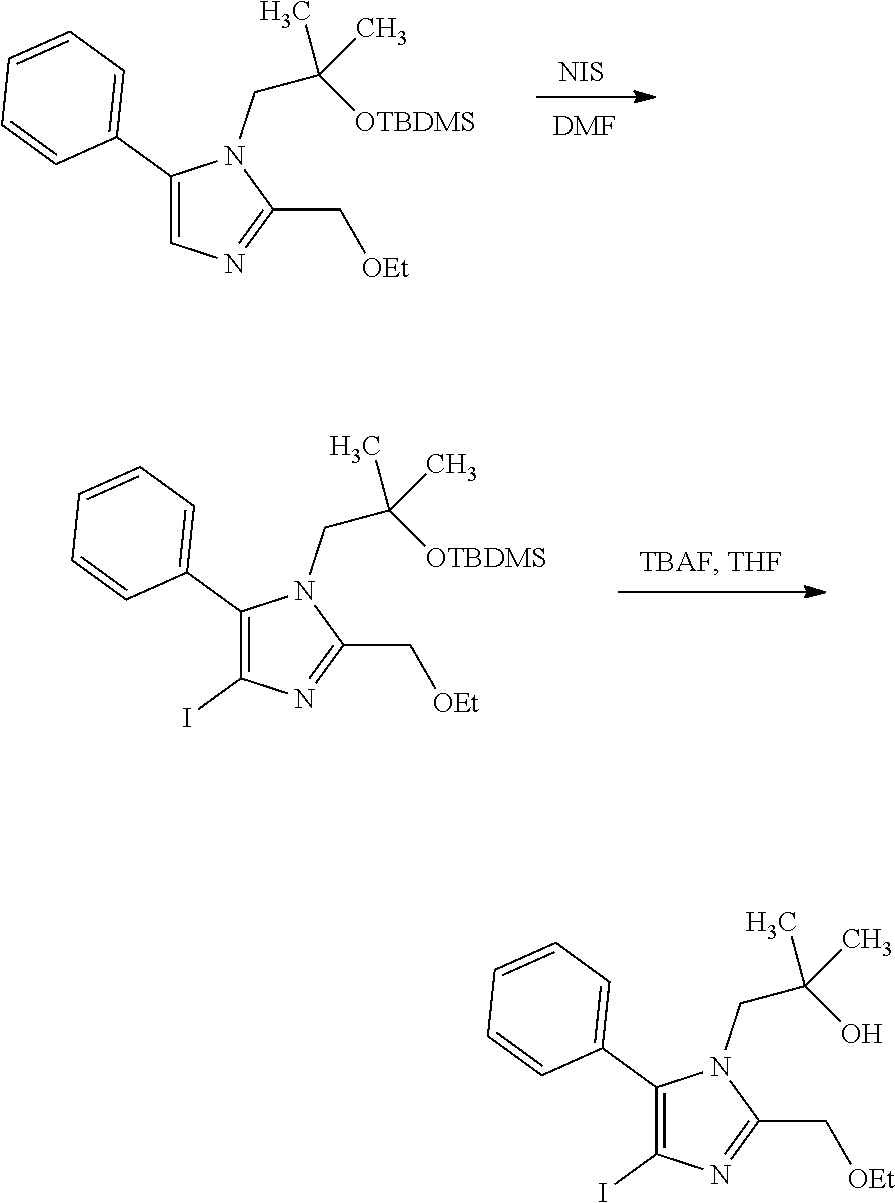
C1(C2=CC=CC=C2)=CN=C(C[OEt])N1CC(C)([OTBDMS])C.[NIS].[DMF].C1(C2=CC=CC=C2)=C(I)N=C(C[OEt])N1CC(C)([OTBDMS])C.C1(C2=CC=CC=C2)=C(I)N=C(C[OEt])N1CC(C)(O)C
